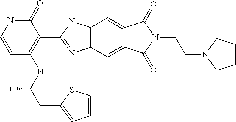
C1=CNC(=O)C(C2=NC3=C(N2)C=C2C(=C3)C(=O)N(CCN3CCCC3)C2=O)=C1NC(CC1=CC=CS1)C
